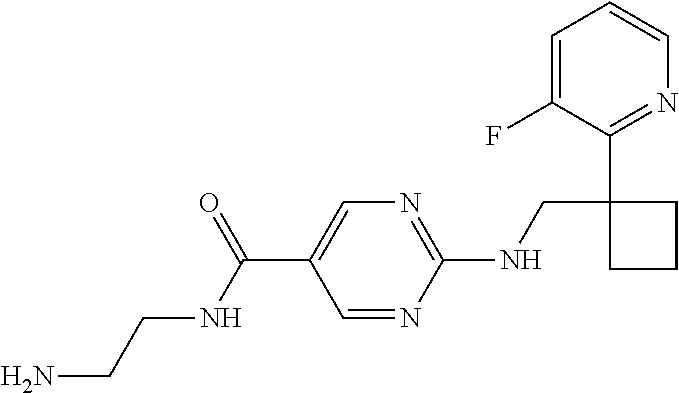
C1(NCC2(C3=NC=CC=C3F)CCC2)=NC=C(C(=O)NCCN)C=N1
